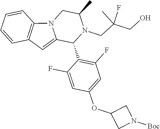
C1=CC=CC2=C1C=C1N2CC(C)N(CC(CO)(C)F)C1C1=C(F)C=C(OC2CN([Boc])C2)C=C1F
